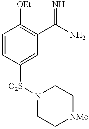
C1=CC([O2S]N2CC[NMe]CC2)=CC(C(N)=N)=C1[OEt]
